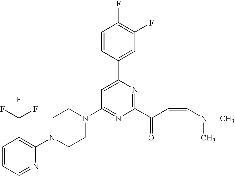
C1=CC=NC(N2CCN(C3=NC(C(C=CN(C)C)=O)=NC(C4=CC(F)=C(F)C=C4)=C3)CC2)=C1C(F)(F)F
